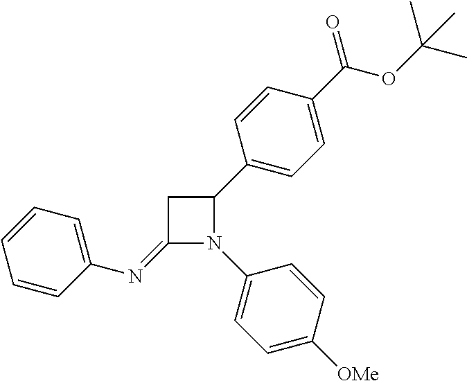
C1(=NC2=CC=CC=C2)N(C2=CC=C([OMe])C=C2)C(C2=CC=C(C(OC(C)(C)C)=O)C=C2)C1
